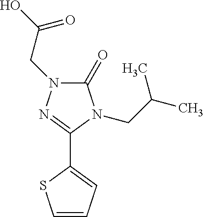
C1(=O)N(CC(O)=O)N=C(C2=CC=CS2)N1CC(C)C
